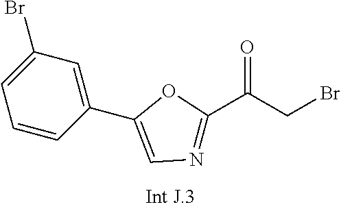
C1=CC(C2=CN=C(C(CBr)=O)O2)=CC(Br)=C1
